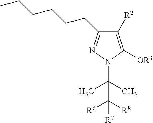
C1([R2])=C([OR3])N(C(C)(C)C([R8])([R6])[R7])N=C1CCCCCC
